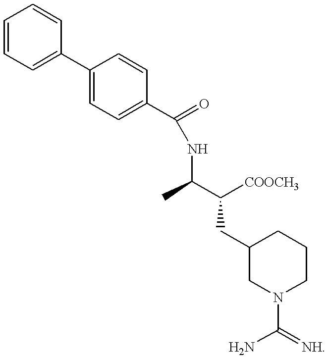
C1=CC=C(C2=CC=C(C(=O)NC(C)C([COOCH3])CC3CN(C(N)=[NH])CCC3)C=C2)C=C1
